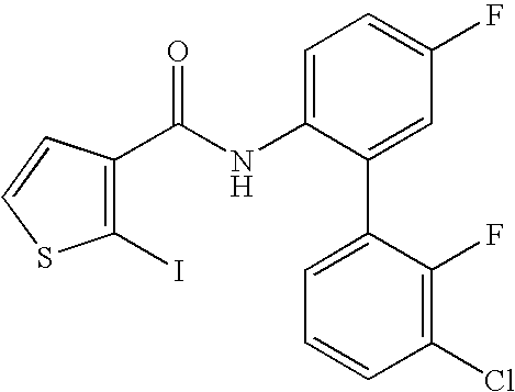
C1=C(NC(C2=C(I)SC=C2)=O)C(C2=CC=CC(Cl)=C2F)=CC(F)=C1
